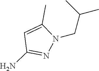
N1(CC(C)C)C(C)=CC(N)=N1
